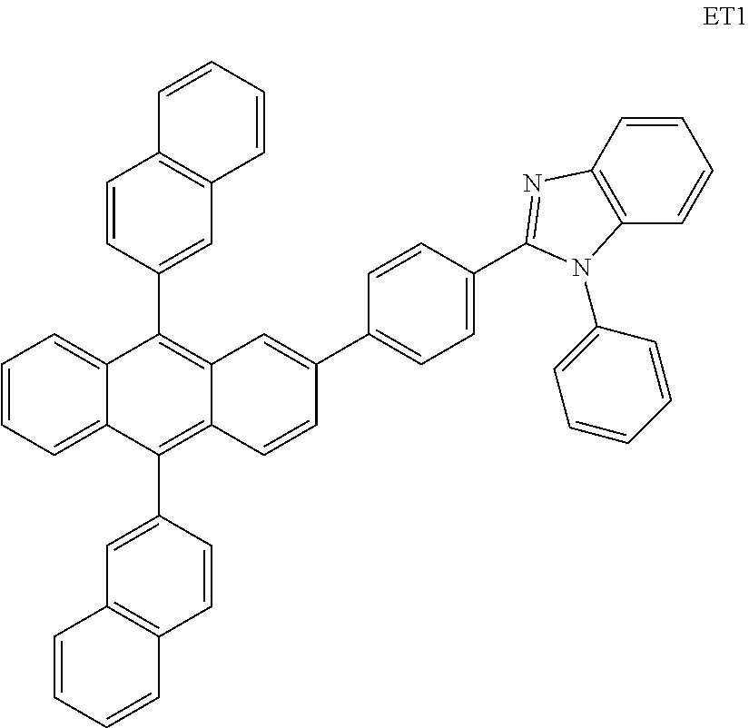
C1=CC=CC2=C1C=C(C1=C3C(=C(C4=CC5=C(C=C4)C=CC=C5)C4=CC=CC=C14)C=C(C1=CC=C(C4=NC5=C(C=CC=C5)N4C4=CC=CC=C4)C=C1)C=C3)C=C2
